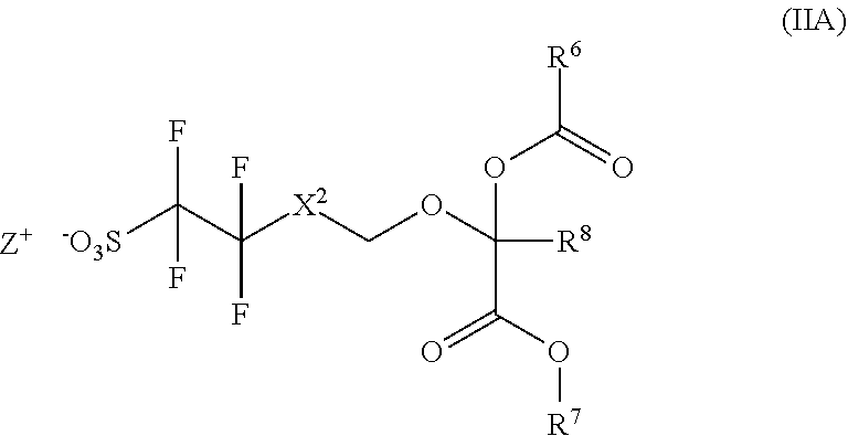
[-O3S]C(C([X2]COC([R8])(OC(=O)[R6])C(=O)O[R7])(F)F)(F)F
